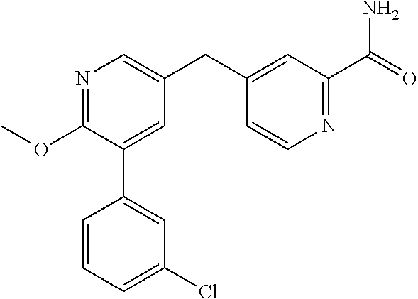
C1(OC)=NC=C(CC2=CC(C(=O)N)=NC=C2)C=C1C1=CC(Cl)=CC=C1
